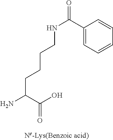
NC(CCCCNC(=O)C1=CC=CC=C1)C(O)=O
